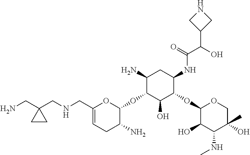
C1(CNCC2(CN)CC2)=CCC(N)C(OC2C(O)C(OC3C(O)C(NC)C(O)(C)CO3)C(NC(C(O)C3CNC3)=O)CC2N)O1
